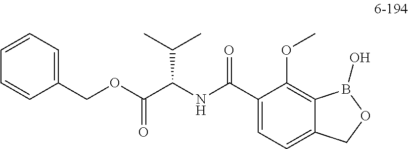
C1=CC=C(COC(C(NC(C2=CC=C3C(=C2OC)B(O)OC3)=O)C(C)C)=O)C=C1
